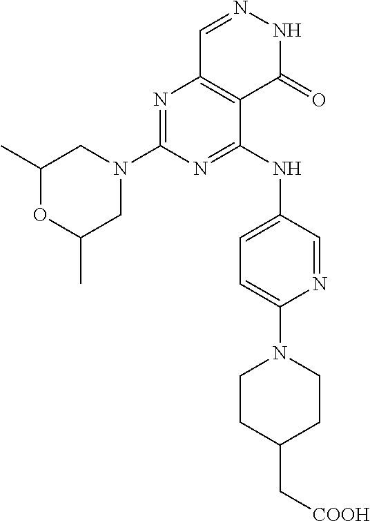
C1(C)OC(C)CN(C2=NC3=C(C(NC4=CC=C(N5CCC(C[COOH])CC5)N=C4)=N2)C(=O)NN=C3)C1
